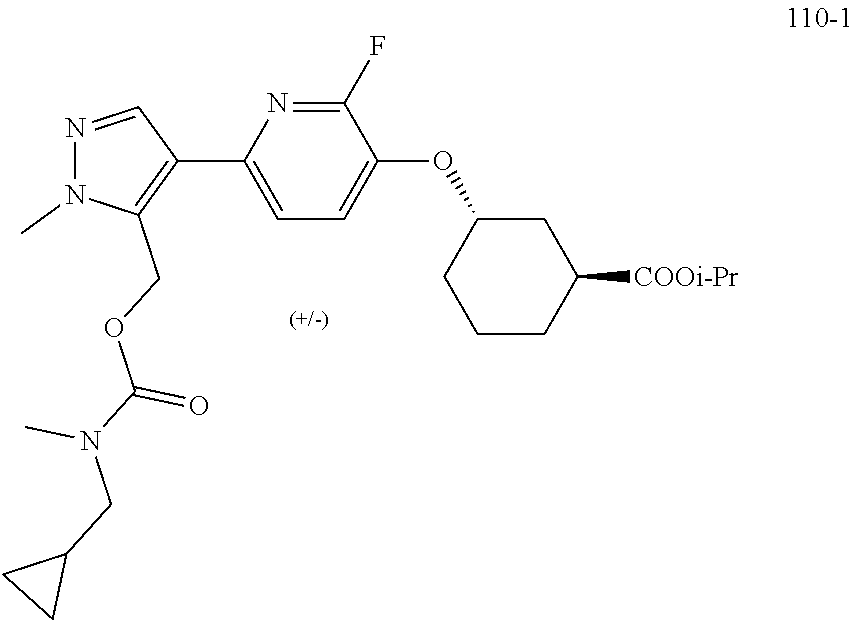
[COOi-Pr]C1CC(OC2=CC=C(C3=C(COC(N(CC4CC4)C)=O)N(C)N=C3)N=C2F)CCC1
